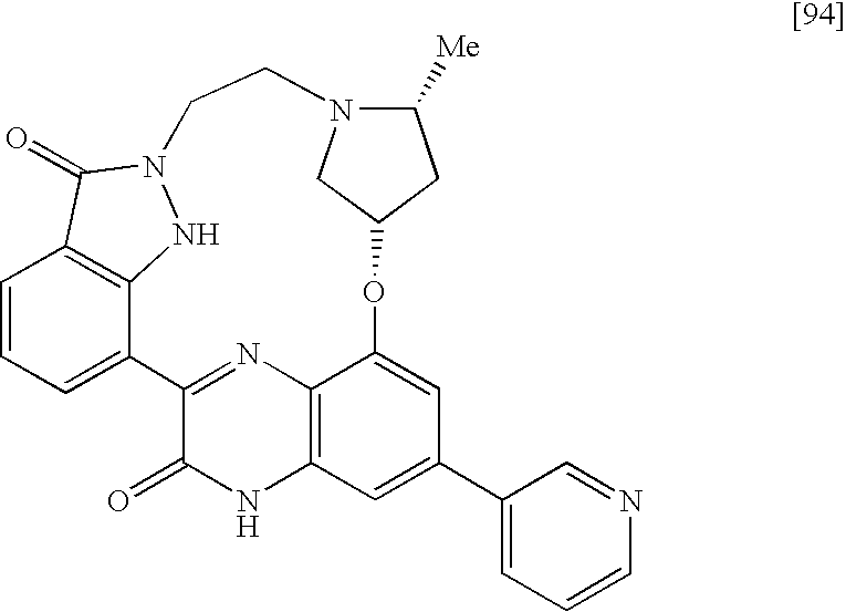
C1=CC=C2C3=C1C(=O)N(N3)CCN1C([Me])CC(OC3=CC(C4=CC=CN=C4)=CC4=C3N=C2C(=O)N4)C1
